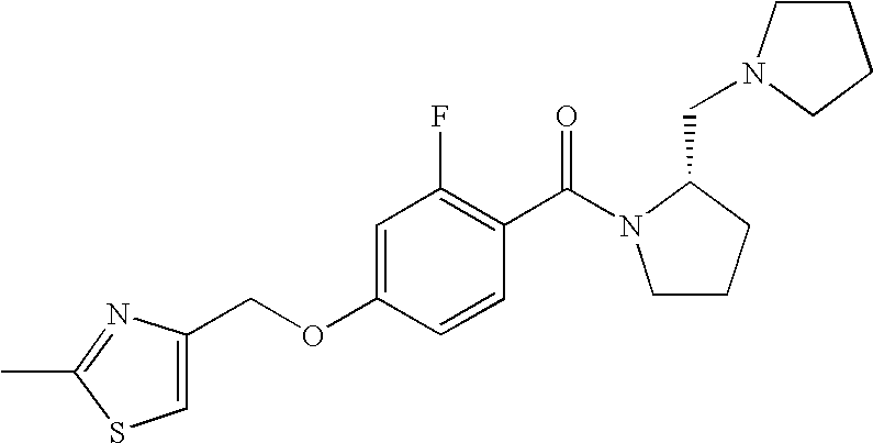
C1CCC(CN2CCCC2)N1C(C1=C(F)C=C(OCC2=CSC(C)=N2)C=C1)=O
